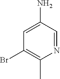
C1(N)=CC(Br)=C(C)N=C1
